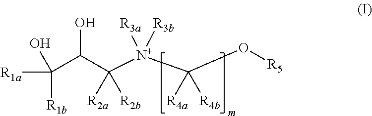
C(C(C([N+](C(O[R5])([R4a])[R4b])([R3a])[R3b])([R2a])[R2b])O)([R1a])([R1b])O
